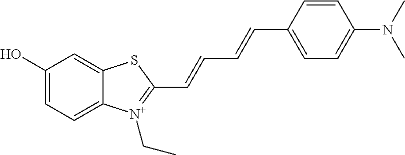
C1(O)=CC=C2C(=C1)SC(C=CC=CC1=CC=C(N(C)C)C=C1)=[N+]2CC
